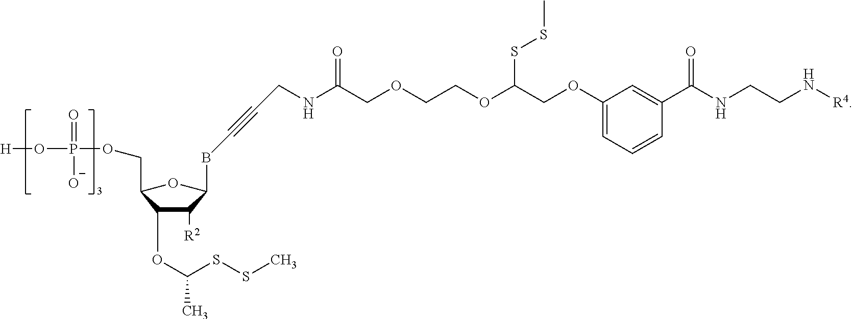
[H]OP(=O)([O-])OCC1OC(BC#CCNC(COCCOC(COC2=CC=CC(C(NCCN[R4])=O)=C2)SSC)=O)C([R2])C1OC(SSC)C
